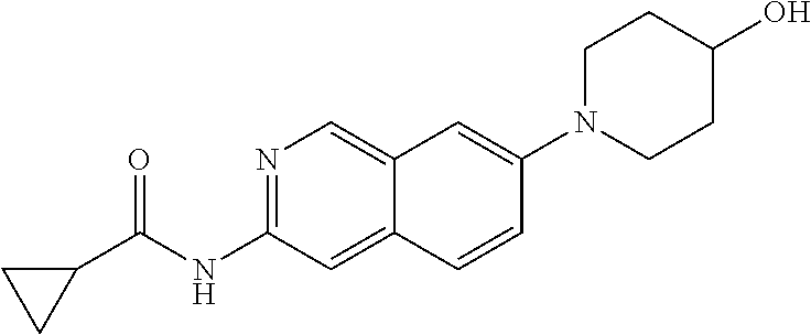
N1=C(NC(=O)C2CC2)C=C2C(=C1)C=C(N1CCC(O)CC1)C=C2
